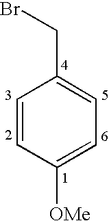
C1=CC([OMe])=CC=C1CBr
